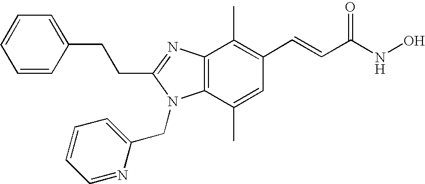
C12=C(N=C(CCC3=CC=CC=C3)N1CC1=CC=CC=N1)C(C)=C(C=CC(NO)=O)C=C2C
